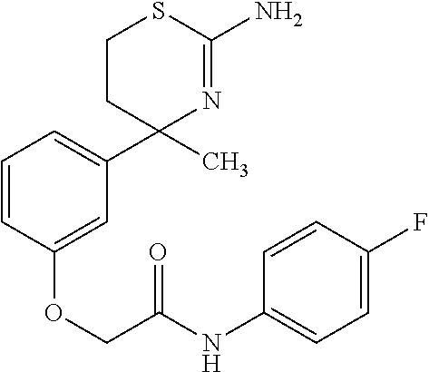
C1=CC=C(C2(C)N=C(N)SCC2)C=C1OCC(NC1=CC=C(F)C=C1)=O
